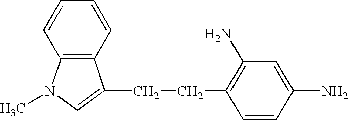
C(CC1=C(N)C=C(N)C=C1)C1=CN(C)C2=C1C=CC=C2
